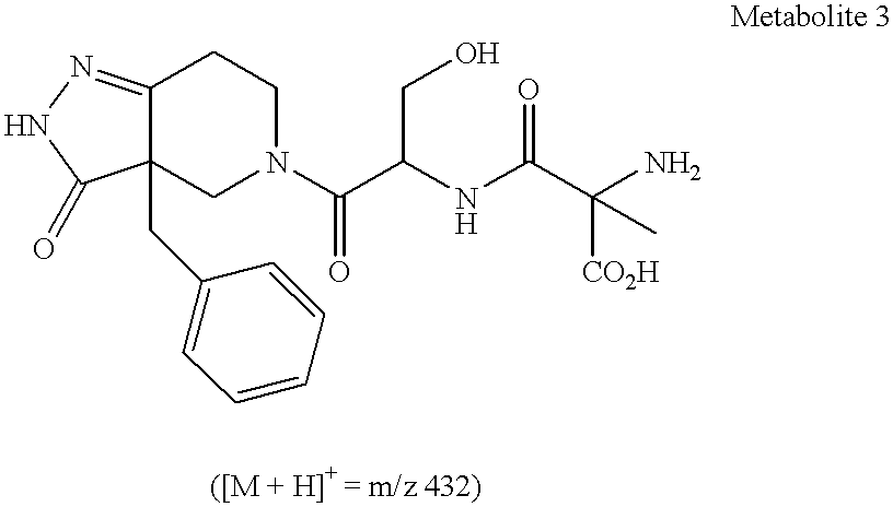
C12=NNC(=O)C1(CC1=CC=CC=C1)CN(C(C(CO)NC(C(C)([CO2H])N)=O)=O)CC2
